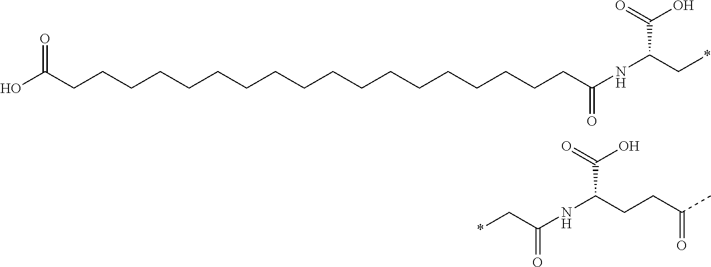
OC(CCCCCCCCCCCCCCCCCCC(NC(C(O)=O)C*)=O)=O.C(C(NC(C(=O)O)CCC(C)=O)=O)*
